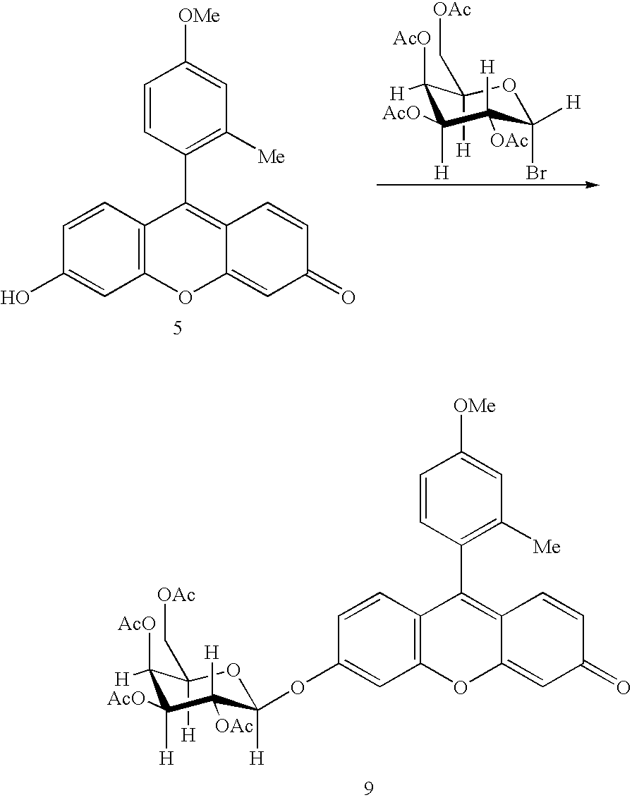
C1([H])(C[OAc])C([AcO])([H])C([AcO])([H])C([H])([OAc])C([H])(OC2=CC3=C(C=C2)C(C2=C([Me])C=C([OMe])C=C2)=C2C(=CC(=O)C=C2)O3)O1.C1([H])(C[OAc])C([AcO])([H])C([AcO])([H])C([H])([OAc])C(Br)([H])O1.C1=CC2=C(C=C1O)OC1=CC(=O)C=CC1=C2C1=C([Me])C=C([OMe])C=C1
